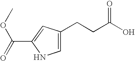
C1=C(CCC(O)=O)C=C(C(=O)OC)N1
